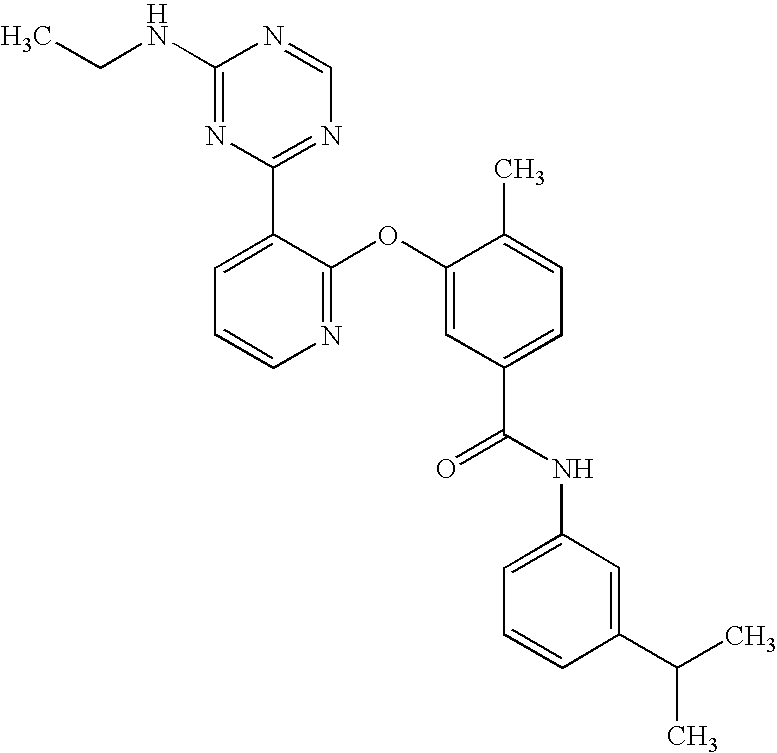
C1(C2=NC=NC(NCC)=N2)=CC=CN=C1OC1=CC(C(NC2=CC=CC(C(C)C)=C2)=O)=CC=C1C
